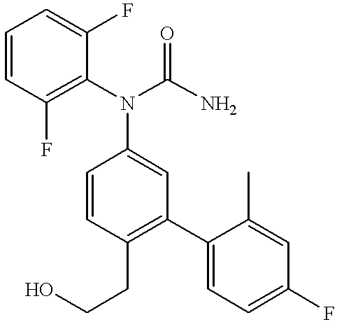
C1=CC(N(C2=C(F)C=CC=C2F)C(N)=O)=CC(C2=CC=C(F)C=C2C)=C1CCO
